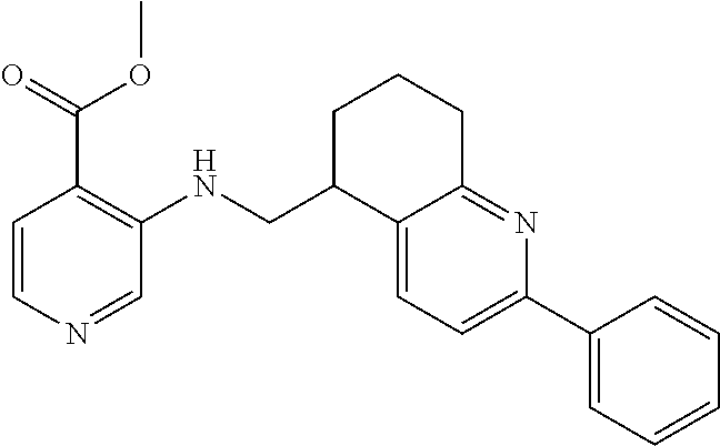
C12=CC=C(C3=CC=CC=C3)N=C1CCCC2CNC1=C(C(OC)=O)C=CN=C1
